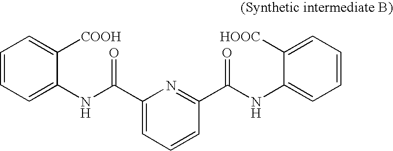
C1(C(NC2=CC=CC=C2[COOH])=O)=CC=CC(C(NC2=CC=CC=C2[HOOC])=O)=N1
